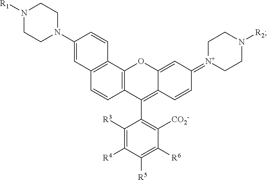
C12=C(C=CC3=C1OC1=CC(=[N+]4CCN([R2])CC4)C=CC1=C3C1=C([CO2-])C([R6])=C([R5])C([R4])=C1[R3])C=C(N1CCN([R1])CC1)C=C2
